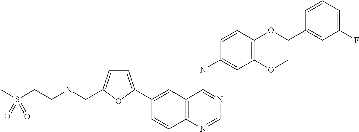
C1=C(C2=CC3=C(C=C2)N=CN=C3NC2=CC(OC)=C(OCC3=CC(F)=CC=C3)C=C2)OC(CNCCS(C)(=O)=O)=C1
